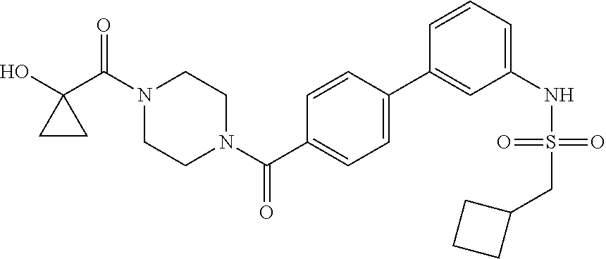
OC1(C(N2CCN(C(=O)C3=CC=C(C4=CC(NS(=O)(=O)CC5CCC5)=CC=C4)C=C3)CC2)=O)CC1
